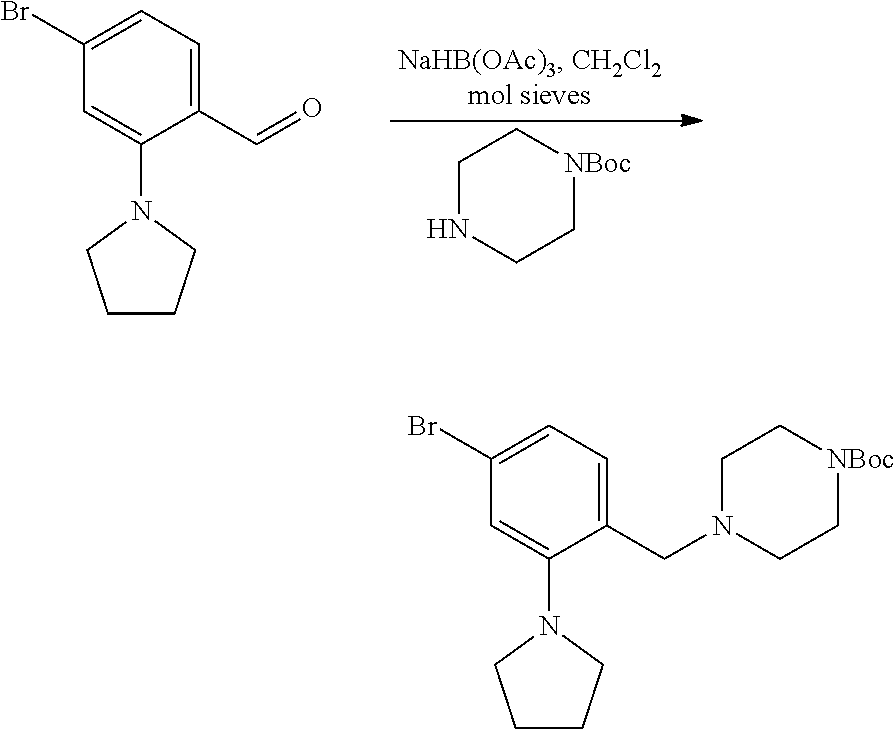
C1(Br)=CC=C(C=O)C(N2CCCC2)=C1.C1NCC[NBoc]C1.C1(Br)=CC=C(CN2CC[NBoc]CC2)C(N2CCCC2)=C1
